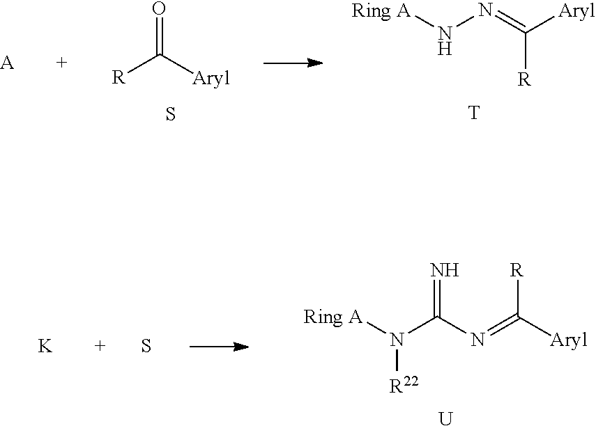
[Ring A]NN=C([Aryl])[R].[T].O=C([Aryl])[R].S.[A].[Ring A]N(C(N=C([Aryl])[R])=N)[R22].[U].S.[K]
